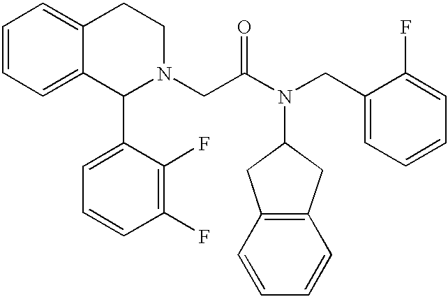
C1=CC=C2C(=C1)CCN(CC(N(CC1=CC=CC=C1F)C1CC3=C(C1)C=CC=C3)=O)C2C1=CC=CC(F)=C1F
